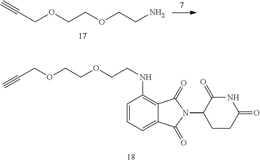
NCCOCCOCC#C.C1=CC=C2C(=C1NCCOCCOCC#C)C(=O)N(C1C(=O)NC(=O)CC1)C2=O
